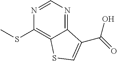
C1(SC)=C2C(=NC=N1)C(C(O)=O)=CS2
